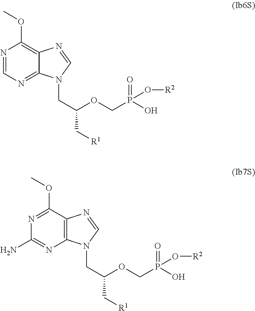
C12=NC=NC(OC)=C1N=CN2CC(OCP(O)(=O)O[R2])C[R1].C12=C(C(OC)=NC(N)=N1)N=CN2CC(OCP(O)(=O)O[R2])C[R1]
